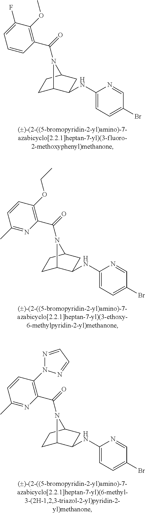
C1(Br)=CC=C(NC2C3CCC(C2)N3C(=O)C2=C(OC)C(F)=CC=C2)N=C1.C1(Br)=CC=C(NC2C3CCC(C2)N3C(=O)C2=C(OCC)C=CC(C)=N2)N=C1.C1(Br)=CC=C(NC2C3CCC(C2)N3C(=O)C2=C(N3N=CC=N3)C=CC(C)=N2)N=C1
